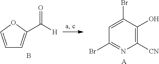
C1=C(Br)C(O)=C([CN])N=C1Br.[A].C1=COC(C([H])=O)=C1.B
